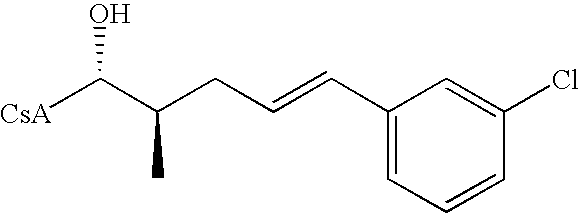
[CsA]C(C(CC=CC1=CC=CC(Cl)=C1)C)O
